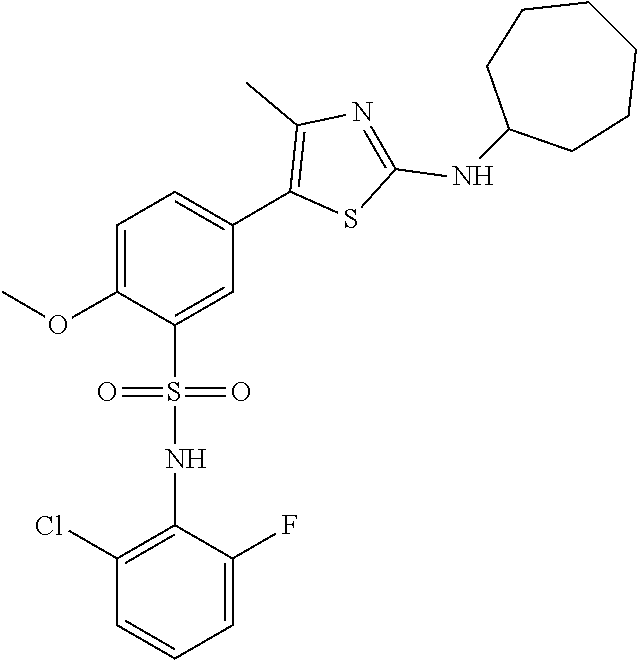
COC1=CC=C(C2=C(C)N=C(NC3CCCCCC3)S2)C=C1S(NC1=C(Cl)C=CC=C1F)(=O)=O
